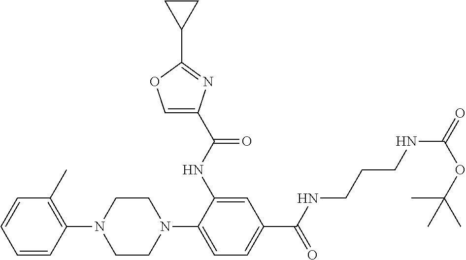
C1(N2CCN(C3=CC=C(C(NCCCNC(=O)OC(C)(C)C)=O)C=C3NC(C3=COC(C4CC4)=N3)=O)CC2)=C(C)C=CC=C1
